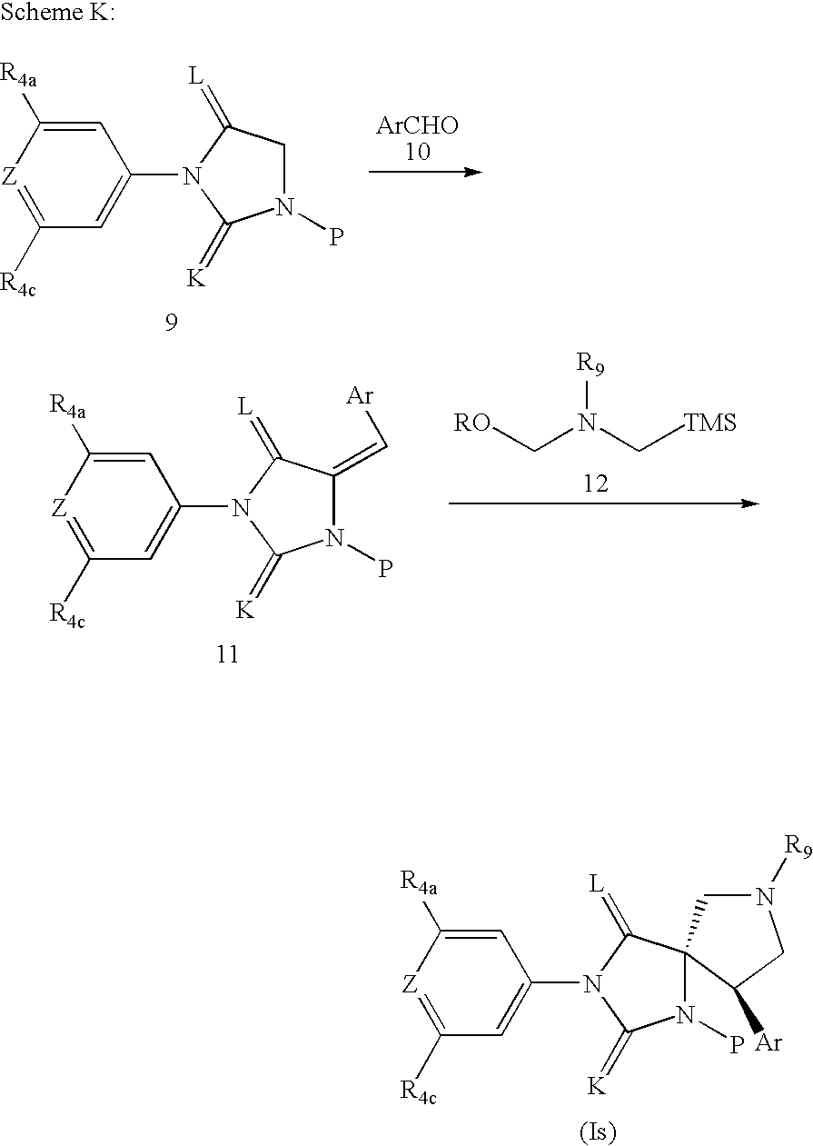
C1=C([R4a])[Z]=C([R4c])C=C1N1C(=[K])N(P)CC1=[L].C1=C([R4a])[Z]=C([R4c])C=C1N1C(=[K])N(P)C(=C[Ar])C1=[L].[R9]N(C[TMS])C[RO].C1=C([R4a])[Z]=C([R4c])C=C1N1C(=[K])N(P)C2(C1=[L])CN([R9])CC2[Ar]
